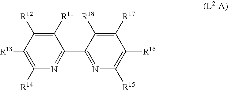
C1([R11])=C([R12])C([R13])=C([R14])N=C1C1=NC([R15])=C([R16])C([R17])=C1[R18]
